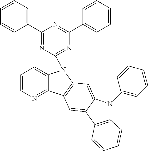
C1(C2=NC(N3C4=CC=CN=C4C4=C3C=C3C(=C4)C4=C(N3C3=CC=CC=C3)C=CC=C4)=NC(C3=CC=CC=C3)=N2)=CC=CC=C1
